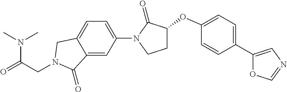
N(C(=O)CN1CC2=CC=C(N3C(=O)C(OC4=CC=C(C5=CN=CO5)C=C4)CC3)C=C2C1=O)(C)C
